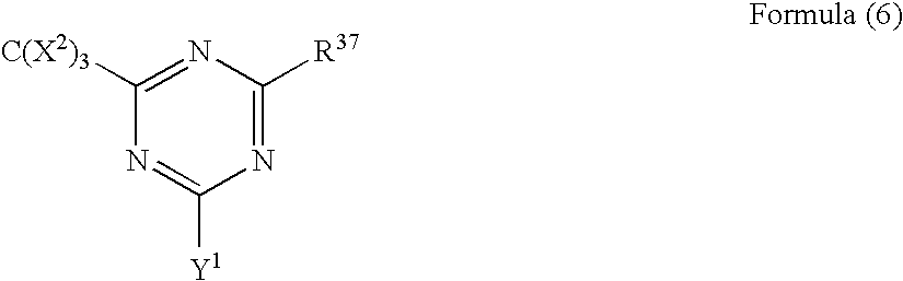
[C(X2)3]C1=NC([R37])=NC([Y1])=N1
